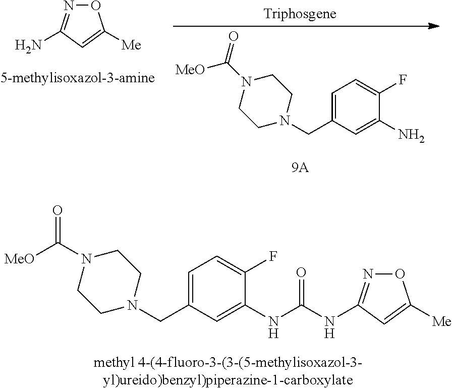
O1N=C(N)C=C1[Me].C1N(C(=O)[MeO])CCN(CC2=CC=C(F)C(N)=C2)C1.C1CN(CC2=CC=C(F)C(NC(NC3=NOC([Me])=C3)=O)=C2)CCN1C([MeO])=O
